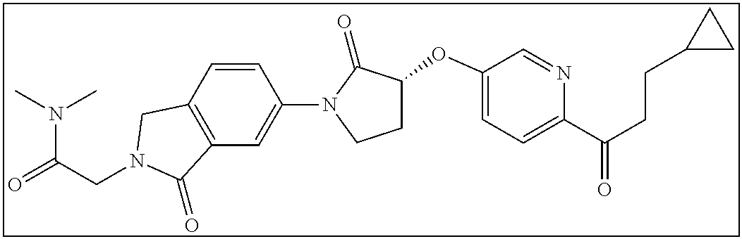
C(CN1CC2=C(C=C(N3C(=O)C(OC4=CC=C(C(CCC5CC5)=O)N=C4)CC3)C=C2)C1=O)(=O)N(C)C
